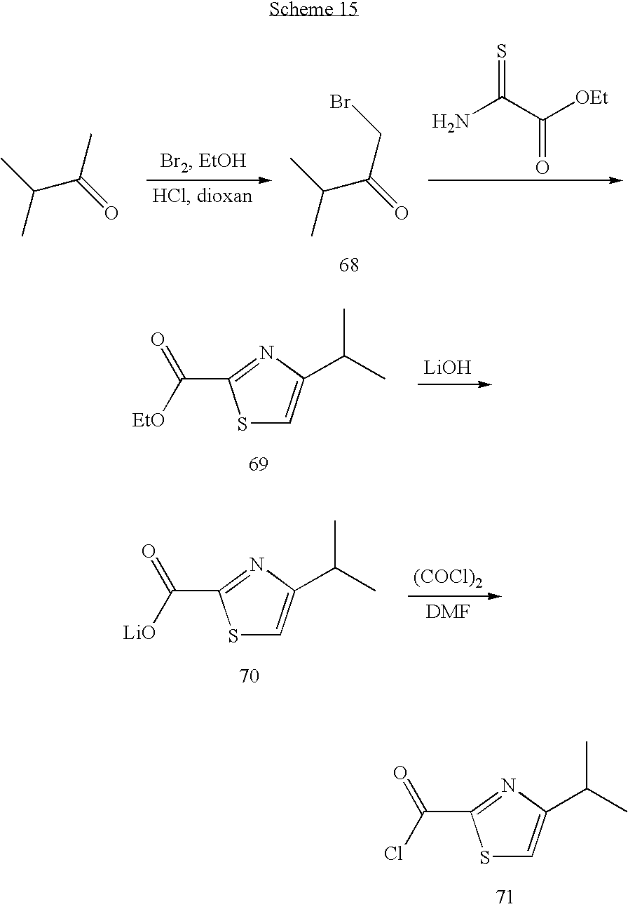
CC(C(C)=O)C.CC(C(CBr)=O)C.NC(=S)C(=O)[OEt].S1C=C(C(C)C)N=C1C(=O)[EtO].[LiOH].S1C=C(C(C)C)N=C1C(=O)[LiO].[(COCl)2].S1C=C(C(C)C)N=C1C(=O)Cl
